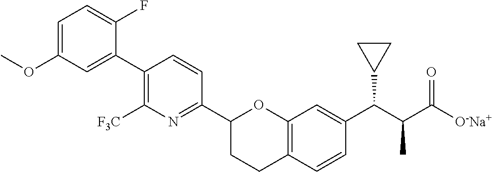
C1=C(OC)C=C(C2=C([F3C])N=C(C3CCC4=C(O3)C=C(C(C(C([O-Na+])=O)C)C3CC3)C=C4)C=C2)C(F)=C1
